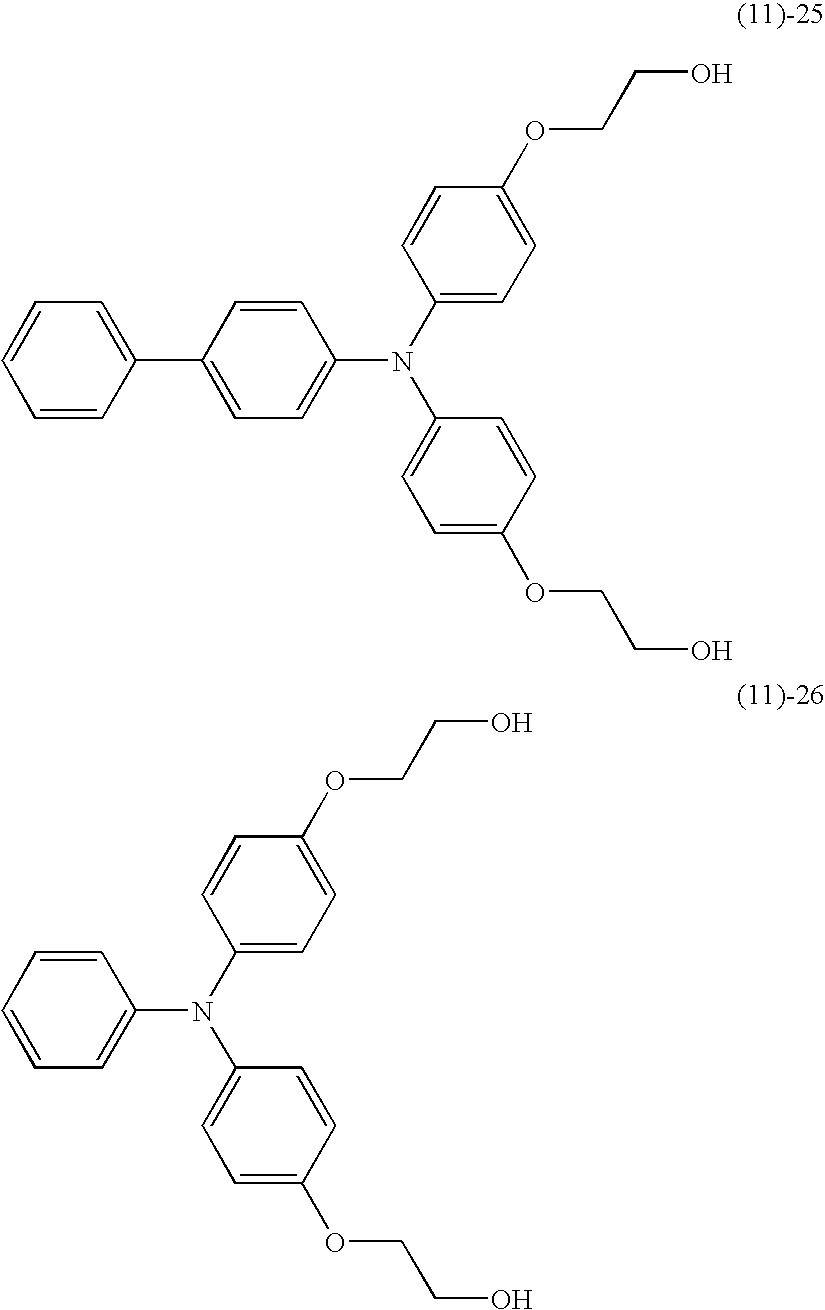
C1=CC(C2=CC=C(N(C3=CC=C(OCCO)C=C3)C3=CC=C(OCCO)C=C3)C=C2)=CC=C1.C1=CC=C(N(C2=CC=C(OCCO)C=C2)C2=CC=C(OCCO)C=C2)C=C1
